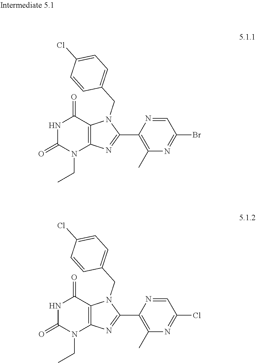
N1C(=O)N(CC)C2=C(C1=O)N(CC1=CC=C(Cl)C=C1)C(C1=C(C)N=C(Br)C=N1)=N2.N1C(=O)N(CC)C2=C(C1=O)N(CC1=CC=C(Cl)C=C1)C(C1=C(C)N=C(Cl)C=N1)=N2
